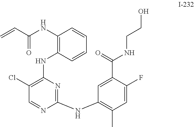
C1(Cl)=C(NC2=C(NC(C=C)=O)C=CC=C2)N=C(NC2=C(C)C=C(F)C(C(=O)NCCO)=C2)N=C1
